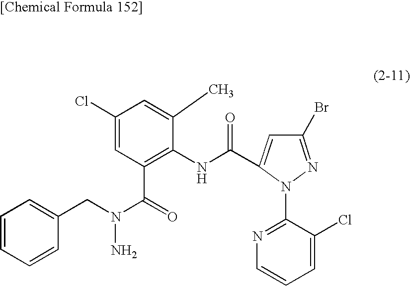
C1(Br)=NN(C2=NC=CC=C2Cl)C(C(NC2=C(C(N(N)CC3=CC=CC=C3)=O)C=C(Cl)C=C2C)=O)=C1
